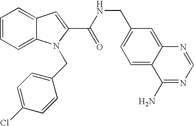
C1=C2C(=CC=C1)N(CC1=CC=C(Cl)C=C1)C(C(=O)NCC1=CC=C3C(=C1)N=CN=C3N)=C2
